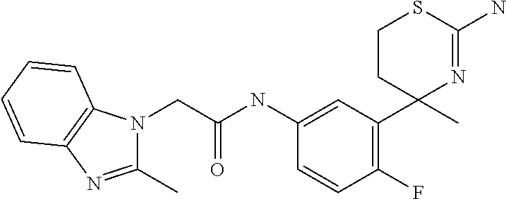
C1=C(NC(=O)CN2C(C)=NC3=C2C=CC=C3)C=CC(F)=C1C1(C)N=C(N)SCC1
